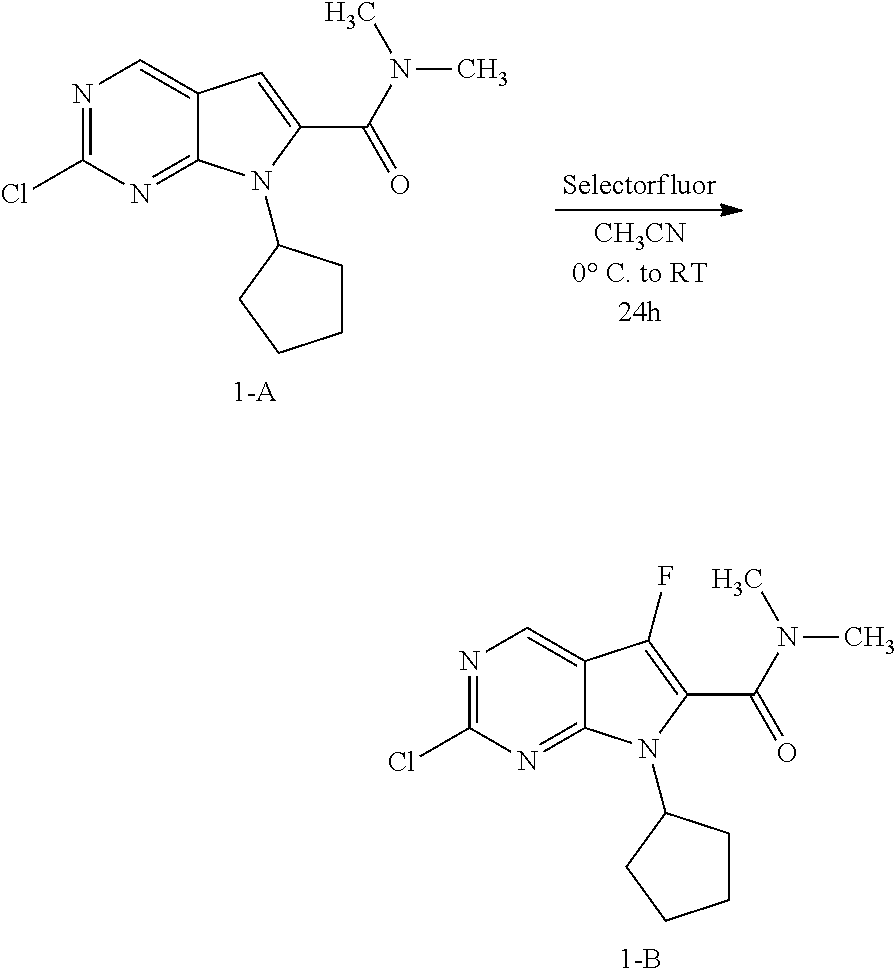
N1=C(Cl)N=C2C(=C1)C(F)=C(C(=O)N(C)C)N2C1CCCC1.N1=C(Cl)N=C2C(=C1)C=C(C(=O)N(C)C)N2C1CCCC1
